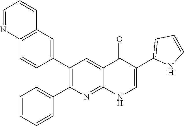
C12=C(C=C(C3=C(C4=CC=CC=C4)N=C4C(=C3)C(=O)C(C3=CC=CN3)=CN4)C=C1)C=CC=N2
